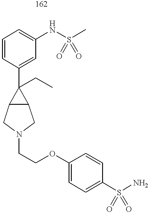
C1=CC(C2(CC)C3C2CN(CCOC2=CC=C(S(N)(=O)=O)C=C2)C3)=CC(NS(C)(=O)=O)=C1
